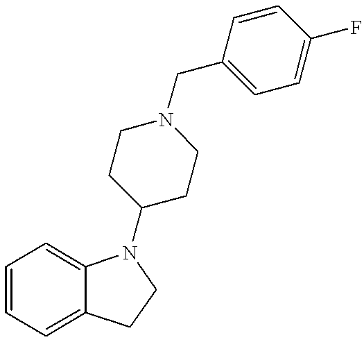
C1=CC=C2C(=C1)N(C1CCN(CC3=CC=C(F)C=C3)CC1)CC2
